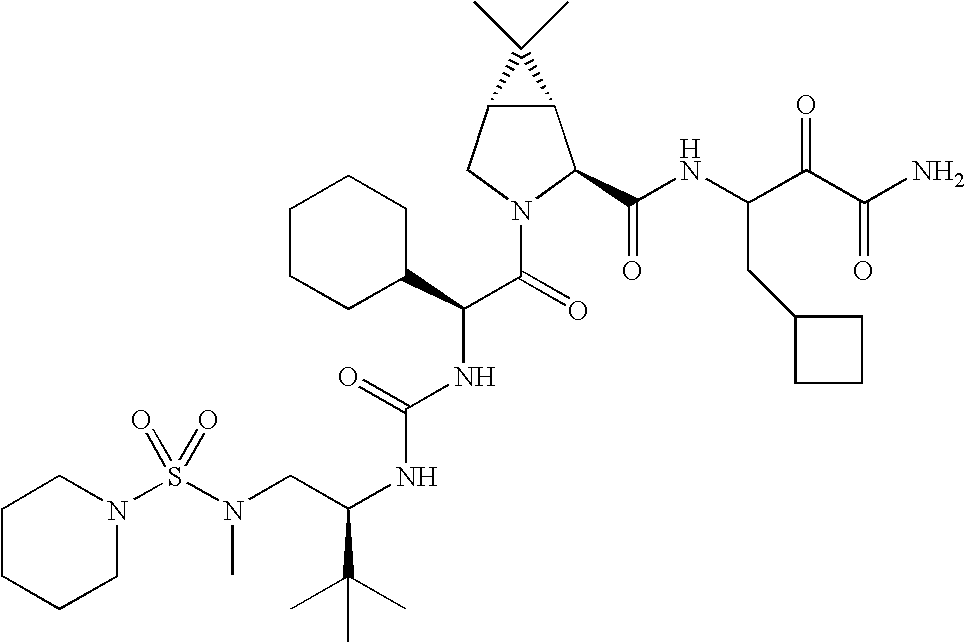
S(N(CC(NC(NC(C(N1C(C(NC(C(C(N)=O)=O)CC2CCC2)=O)C2C(C1)C2(C)C)=O)C1CCCCC1)=O)C(C)(C)C)C)(=O)(=O)N1CCCCC1
